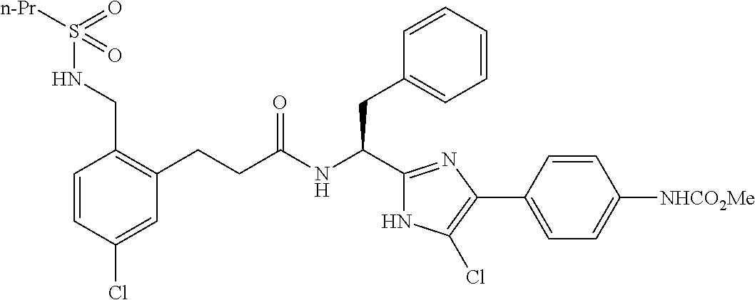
C1(Cl)=CC(CCC(NC(CC2=CC=CC=C2)C2=NC(C3=CC=C([NHCO2Me])C=C3)=C(Cl)N2)=O)=C(CNS([n-Pr])(=O)=O)C=C1
